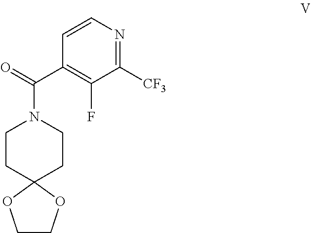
C1CC2(CCN1C(=O)C1=C(F)C([CF3])=NC=C1)OCCO2
